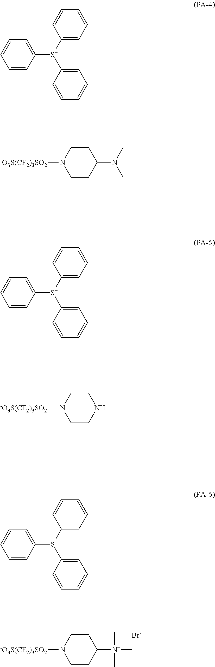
C1([S+](C2=CC=CC=C2)C2=CC=CC=C2)=CC=CC=C1.C1CN([-O3S(CF2)3SO2])CCC1[N+](C)(C)C.[Br-].C1([S+](C2=CC=CC=C2)C2=CC=CC=C2)=CC=CC=C1.C1(N(C)C)CCN([-O3S(CF2)3SO2])CC1.C1([S+](C2=CC=CC=C2)C2=CC=CC=C2)=CC=CC=C1.N1CCN([-O3S(CF2)3SO2])CC1
